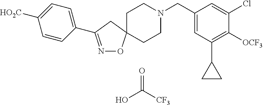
N1=C(C2=CC=C([HO2C])C=C2)CC2(O1)CCN(CC1=CC(C3CC3)=C([OCF3])C(Cl)=C1)CC2.O=C([CF3])O
